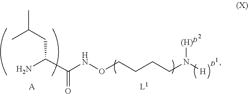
NC(C(NOCCCCN([H])[(H)D])=O)CC(C)C.[D].[A].[L1]
